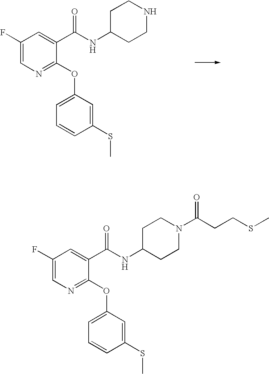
C1(F)=CN=C(OC2=CC=CC(SC)=C2)C(C(NC2CCNCC2)=O)=C1.C1(F)=CN=C(OC2=CC=CC(SC)=C2)C(C(NC2CCN(C(=O)CCSC)CC2)=O)=C1
